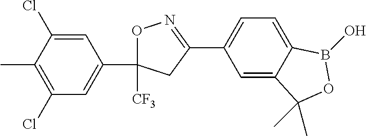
C1(Cl)=C(C)C(Cl)=CC(C2([CF3])ON=C(C3=CC=C4C(=C3)C(C)(C)OB4O)C2)=C1
